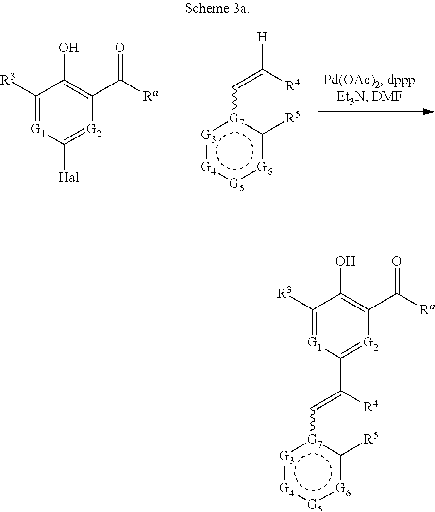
C1([R3])=[G1]C([Hal])=[G2]C(C([Ra])=O)=C1O.[H]C([R4])=C[G7]1:[G3]:[G4]:[G5]:[G6]c1[R5].C([R4])(=C[G7]1:[G3]:[G4]:[G5]:[G6]c1[R5])C1=[G2]C(C([Ra])=O)=C(O)C([R3])=[G1]1
